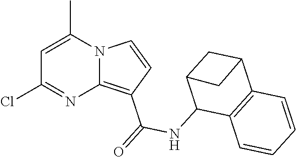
C1=C(C)N2C(=C(C(=O)NC3C4=C(C5CC3C5)C=CC=C4)C=C2)N=C1Cl
